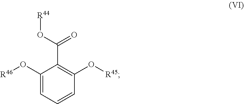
C1(O[R46])=CC=CC(O[R45])=C1C(O[R44])=O
